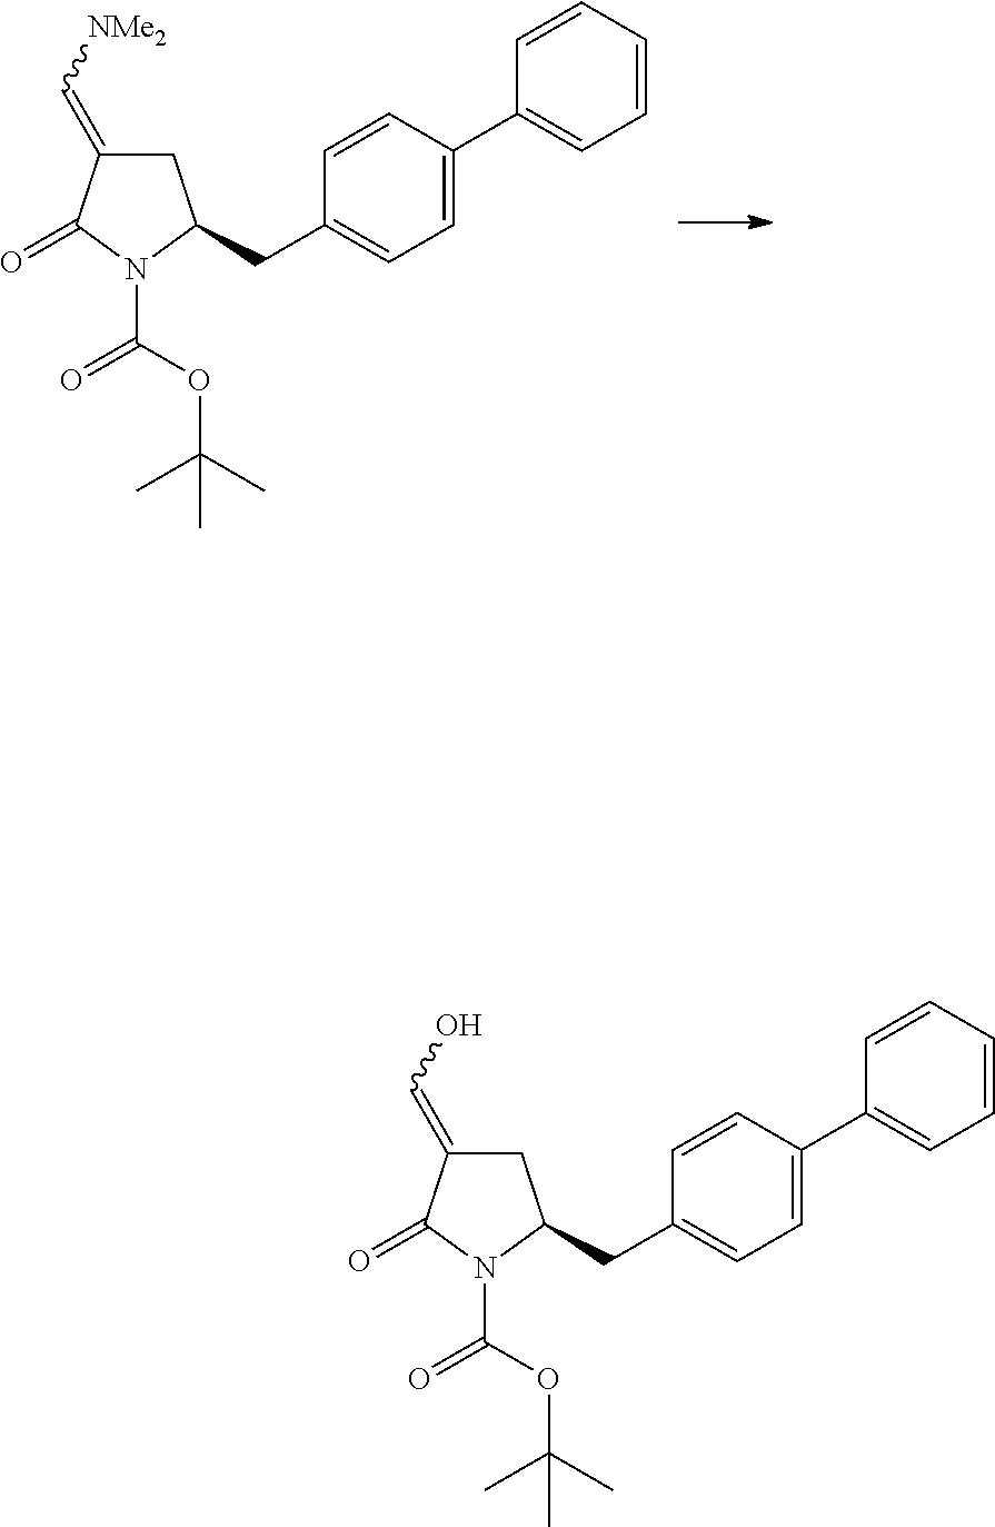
C1=CC=C(C2=CC=C(CC3CC(=C[NMe2])C(=O)N3C(OC(C)(C)C)=O)C=C2)C=C1.C1=CC=C(C2=CC=C(CC3CC(=CO)C(=O)N3C(OC(C)(C)C)=O)C=C2)C=C1
